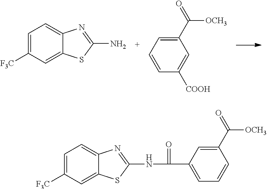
C1=C([F3C])C=C2C(=C1)N=C(N)S2.C1(C(=O)[OCH3])=CC=CC([COOH])=C1.C1=C([F3C])C=C2C(=C1)N=C(NC(=O)C1=CC=CC(C(=O)[OCH3])=C1)S2
